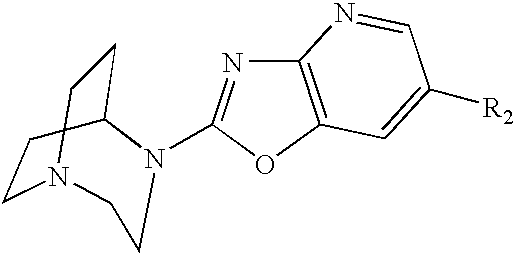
C12=C(OC(N3C4CCN(CC4)CC3)=N1)C=C([R2])C=N2
